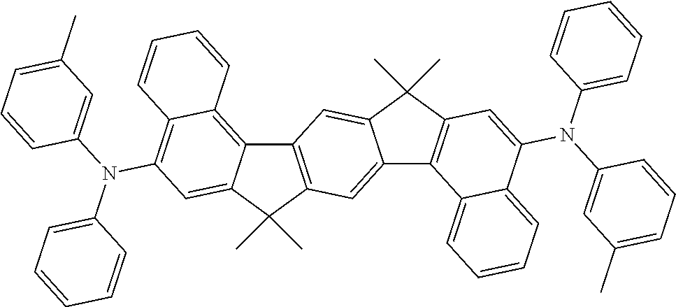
C12=C(C(C)(C)C3=CC(N(C4=CC=CC=C4)C4=CC(C)=CC=C4)=C4C(=C13)C=CC=C4)C=C1C(=C2)C(C)(C)C2=C1C1=CC=CC=C1C(N(C1=CC=CC=C1)C1=CC(C)=CC=C1)=C2
